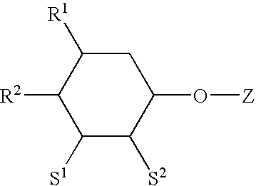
C1([R2])C([S1])C([S2])C(O[Z])CC1[R1]
